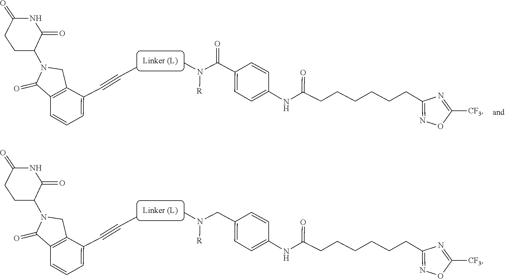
C(C1=CC=C(NC(CCCCCCC2=NOC([CF3])=N2)=O)C=C1)N(C)[R].C12=C(CN(C3CCC(=O)NC3=O)C1=O)C(C#CC)=CC=C2.C(C1=CC=C(NC(CCCCCCC2=NOC([CF3])=N2)=O)C=C1)(N(C)[R])=O.C12=C(CN(C3CCC(=O)NC3=O)C1=O)C(C#CC)=CC=C2
